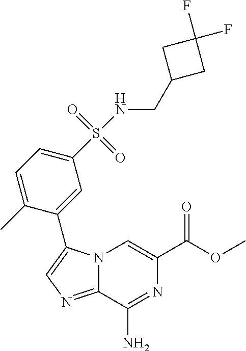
N12C(=NC=C1C1=CC(S(=O)(=O)NCC3CC(F)(F)C3)=CC=C1C)C(N)=NC(C(OC)=O)=C2
